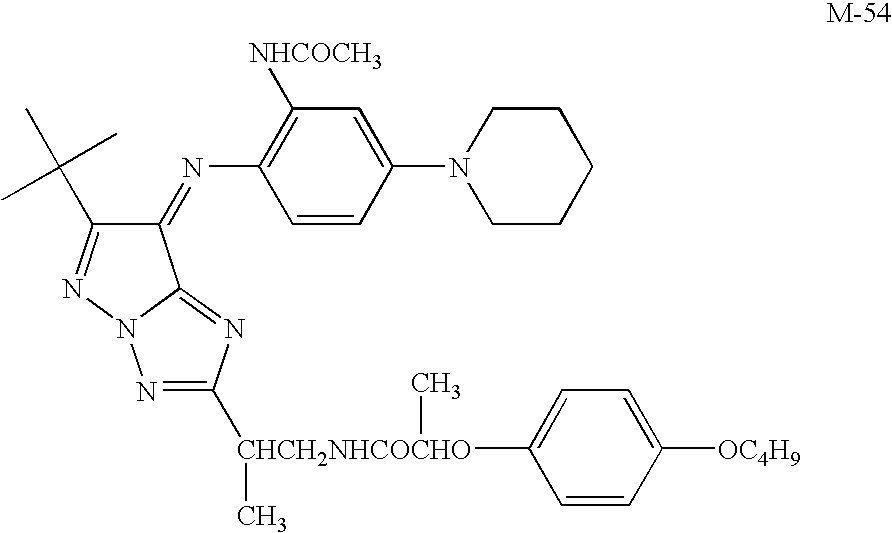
C1(=NC2=C([NHCOCH3])C=C(N3CCCCC3)C=C2)C(C(C)(C)C)=NN2C1=NC([CHCH2NHCOCHO](C)(C1=CC=C([OC4H9])C=C1)C)=N2
